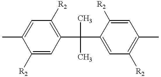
CC1=CC([R2])=C(C(C)(C2=CC([R2])=C(C)C=C2[R2])C)C=C1[R2]
